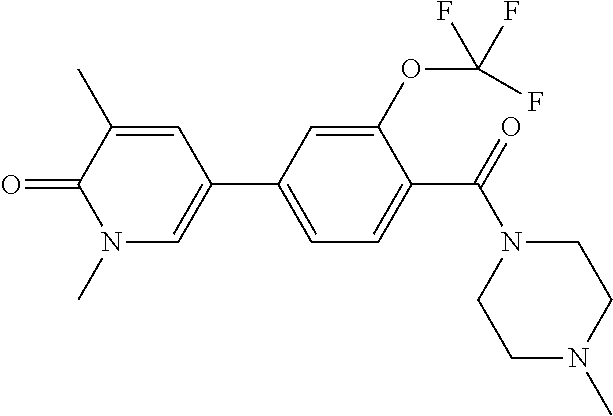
C1=C(C2=CN(C)C(=O)C(C)=C2)C=C(OC(F)(F)F)C(C(=O)N2CCN(C)CC2)=C1
